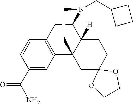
C1(C(N)=O)=CC2=C(C=C1)CC1C3([H])C2(CC2(CC3)OCCO2)CCN1CC1CCC1
